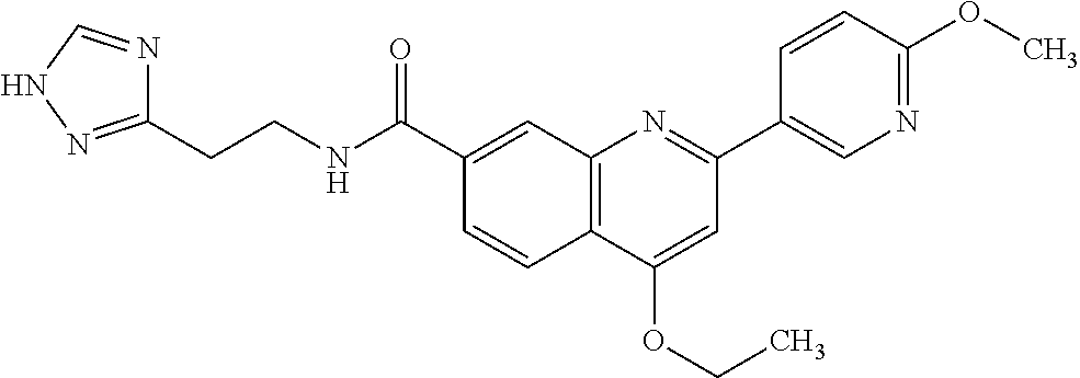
C1(C(NCCC2=NNC=N2)=O)=CC2=C(C=C1)C(OCC)=CC(C1=CN=C(OC)C=C1)=N2
